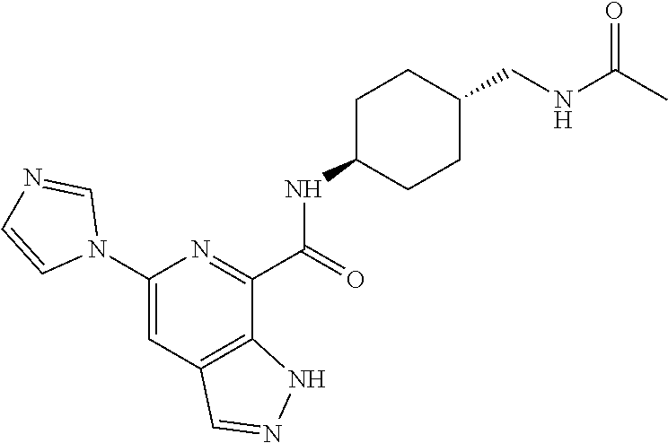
C1(N2C=NC=C2)=CC2=C(C(C(=O)NC3CCC(CNC(C)=O)CC3)=N1)NN=C2
